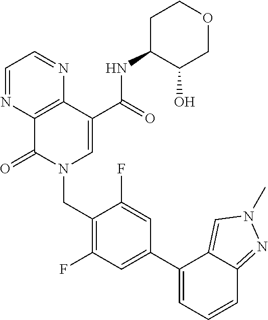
C1=NC2=C(N=C1)C(C(=O)NC1C(O)COCC1)=CN(CC1=C(F)C=C(C3=CC=CC4=NN(C)C=C34)C=C1F)C2=O
